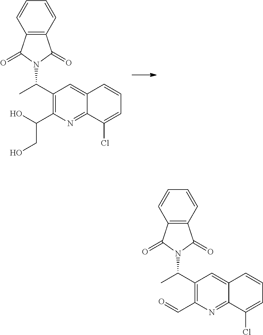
C(=O)C1=C(C(C)N2C(=O)C3=C(C2=O)C=CC=C3)C=C2C(=N1)C(Cl)=CC=C2.C(O)(C1=C(C(C)N2C(=O)C3=C(C2=O)C=CC=C3)C=C2C(=N1)C(Cl)=CC=C2)CO
